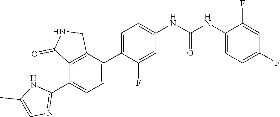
C1=C(C2=CC=C(NC(NC3=CC=C(F)C=C3F)=O)C=C2F)C2=C(C(C3=NC=C(C)N3)=C1)C(=O)NC2
